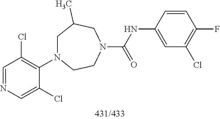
C1=NC=C(Cl)C(N2CC(C)CN(C(NC3=CC(Cl)=C(F)C=C3)=O)CC2)=C1Cl
